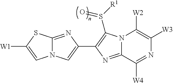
N12C(=NC(C3=C(S([R1])=O)N4C(=N3)C([W4])=NC([W3])=C4[W2])=C1)SC([W1])=C2
